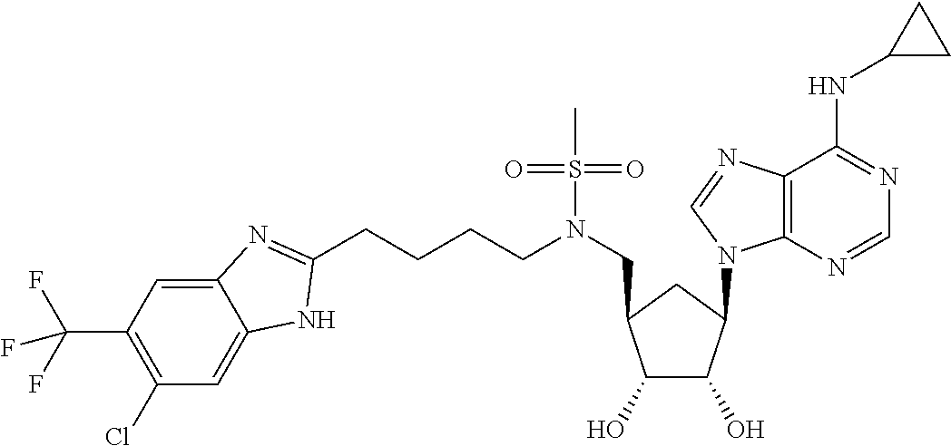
C1(O)C(O)C(N2C3=C(C(NC4CC4)=NC=N3)N=C2)CC1CN(CCCCC1=NC2=CC(C(F)(F)F)=C(Cl)C=C2N1)S(C)(=O)=O
